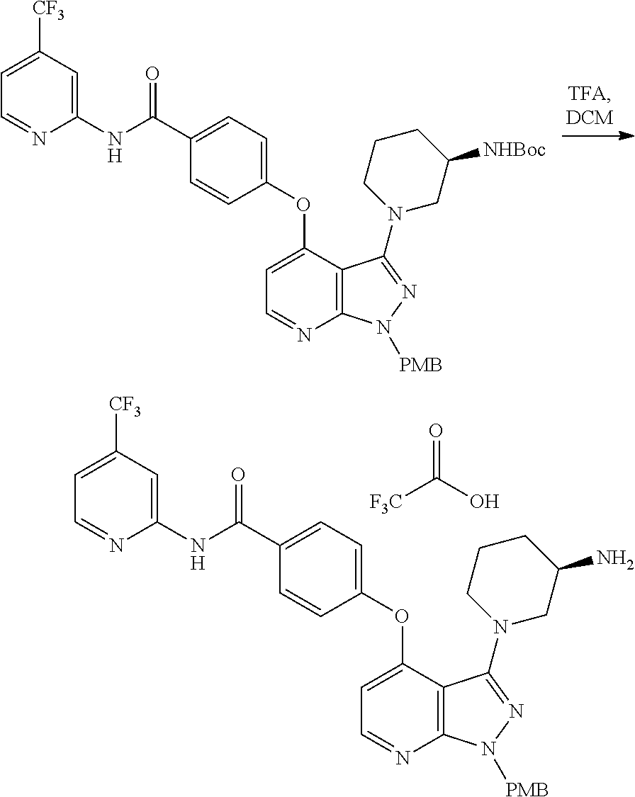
N(C(C1=CC=C(OC2=CC=NC3=C2C(N2CC([NHBoc])CCC2)=NN3[PMB])C=C1)=O)C1=CC([CF3])=CC=N1.N(C(C1=CC=C(OC2=CC=NC3=C2C(N2CC(N)CCC2)=NN3[PMB])C=C1)=O)C1=CC([CF3])=CC=N1.[F3C]C(O)=O
